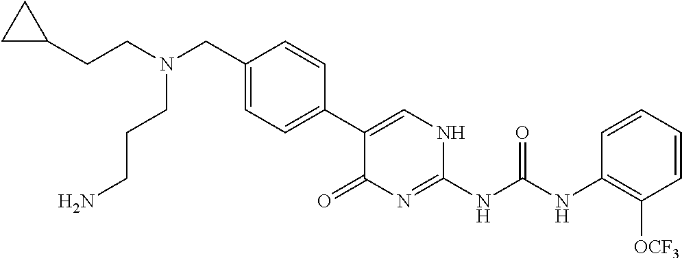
C(C1=CC=C(C2=CNC(NC(NC3=C([OCF3])C=CC=C3)=O)=NC2=O)C=C1)N(CCC1CC1)CCCN
